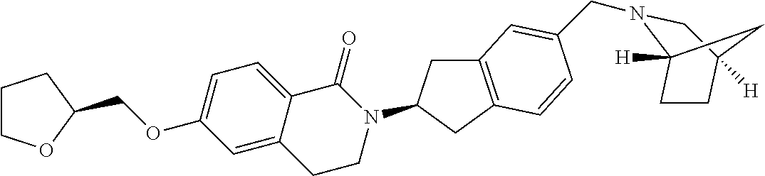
C1COC(COC2=CC=C3C(=C2)CCN(C2CC4=C(C2)C=CC(CN2C5([H])CCC([H])(C2)C5)=C4)C3=O)C1
